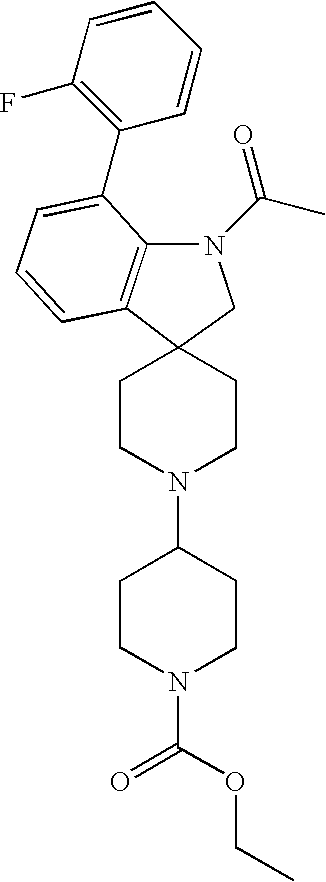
C1CN(C(OCC)=O)CCC1N1CCC2(CC1)C1=C(N(C(=O)C)C2)C(C2=C(F)C=CC=C2)=CC=C1
